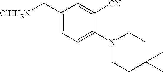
C1(C[ClHH2N])=CC=C(N2CCC(C)(C)CC2)C([CN])=C1
